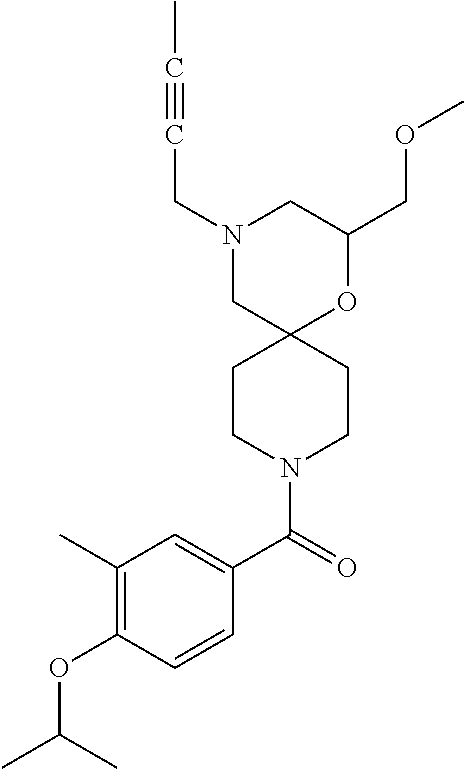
N1(CC#CC)CC2(OC(COC)C1)CCN(C(C1=CC(C)=C(OC(C)C)C=C1)=O)CC2
